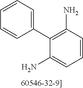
C1(C2=C(N)C=CC=C2N)=CC=CC=C1
